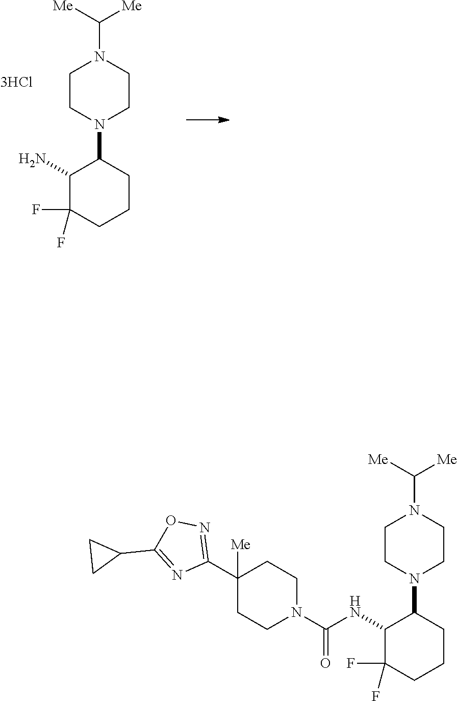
N1(C2C(N)C(F)(F)CCC2)CCN(C([Me])[Me])CC1.N1(C2C(NC(N3CCC(C4=NOC(C5CC5)=N4)([Me])CC3)=O)C(F)(F)CCC2)CCN(C([Me])[Me])CC1
